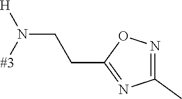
C(N([#3])[H])CC1=NC(C)=NO1
